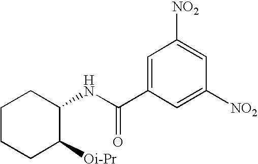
C1CCC([Oi-Pr])C(NC(C2=CC([NO2])=CC([NO2])=C2)=O)C1
